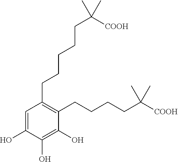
C1(O)=CC(CCCCCC(C)(C)[COOH])=C(CCCCC(C)(C)[COOH])C(O)=C1O
